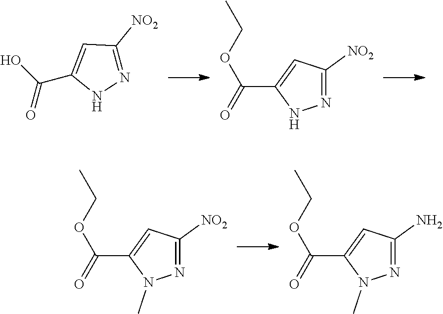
N1=C([NO2])C=C(C(O)=O)N1.N1=C([NO2])C=C(C(=O)OCC)N1.N1=C([NO2])C=C(C(=O)OCC)N1C.N1=C(N)C=C(C(=O)OCC)N1C
